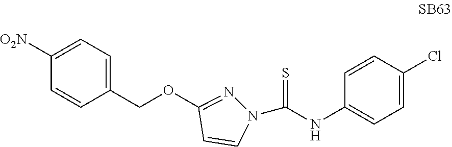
N1(C(NC2=CC=C(Cl)C=C2)=S)N=C(OCC2=CC=C([O2N])C=C2)C=C1
